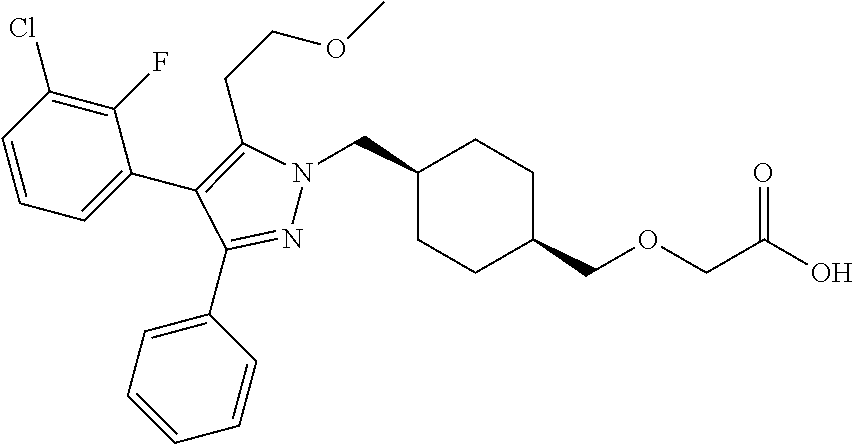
C1(CN2N=C(C3=CC=CC=C3)C(C3=CC=CC(Cl)=C3F)=C2CCOC)CCC(COCC(O)=O)CC1
